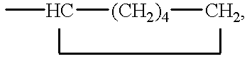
CC[(CH2)4]C
